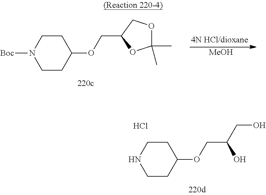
C1CC(OCC2OC(C)(C)OC2)CCN1[Boc].[MeOH].C1CC(OCC(CO)O)CCN1.Cl
